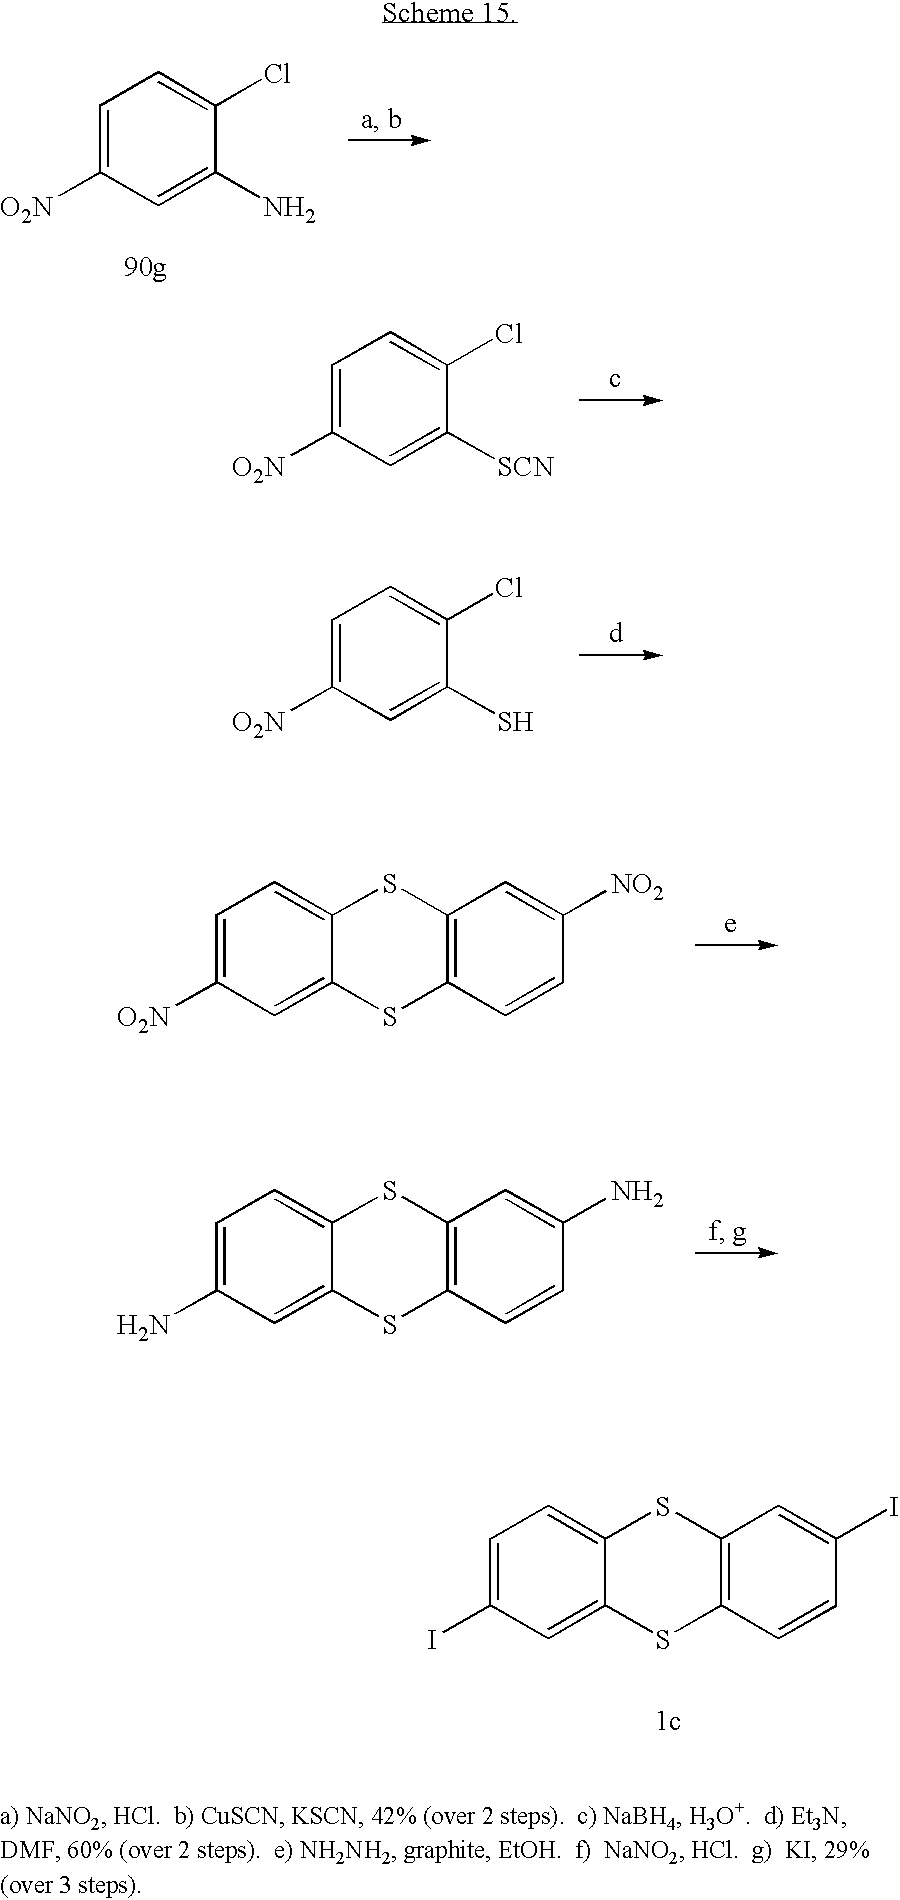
C1=C([O2N])C=C([SCN])C(Cl)=C1.C1=C([O2N])C=C(S)C(Cl)=C1.C1=C([O2N])C=C2C(=C1)SC1=C(S2)C=CC([NO2])=C1.C1=C(N)C=C2C(=C1)SC1=C(S2)C=CC(N)=C1.C1=C(I)C=C2C(=C1)SC1=C(S2)C=CC(I)=C1.C1=C([O2N])C=C(N)C(Cl)=C1
